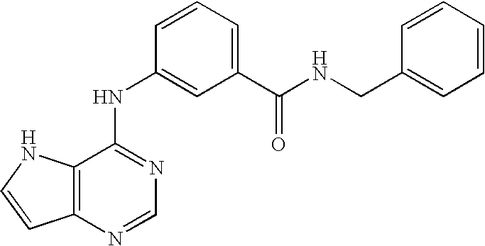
C12=C(N=CN=C1NC1=CC(C(=O)NCC3=CC=CC=C3)=CC=C1)C=CN2
